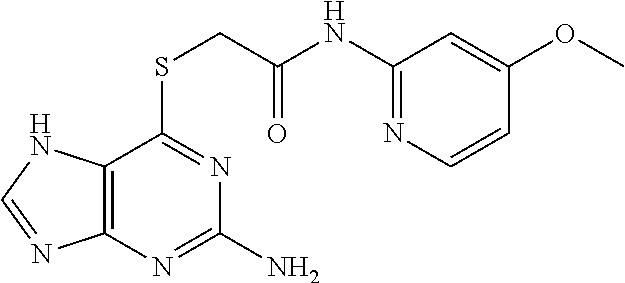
C12=C(N=C(N)N=C1SCC(NC1=NC=CC(OC)=C1)=O)N=CN2
